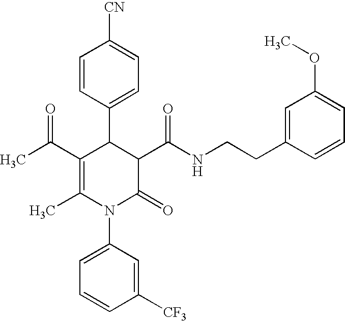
C1=CC(C2C(C(C)=O)=C(C)N(C3=CC=CC([CF3])=C3)C(=O)C2C(NCCC2=CC(OC)=CC=C2)=O)=CC=C1[CN]
